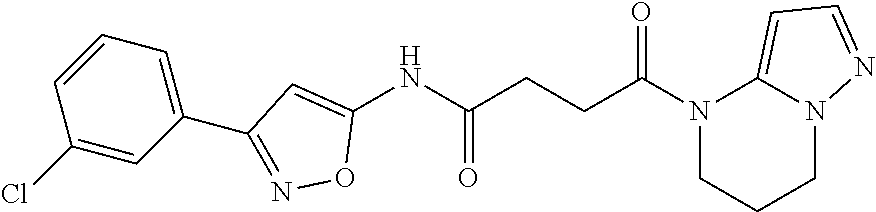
N1(C(CCC(NC2=CC(C3=CC=CC(Cl)=C3)=NO2)=O)=O)CCCN2C1=CC=N2
